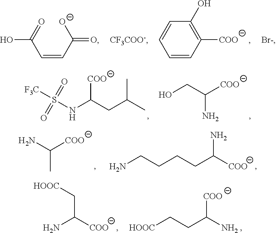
C1([COO])=C(O)C=CC=C1.C([O-])(C=CC(=O)O)=O.OCC([COO])N.S(NC([COO])CC(C)C)([F3C])(=O)=O.NC([COO])C.NCCCCC([COO])N.NC([COO])C[HOOC].C(C(N)[COO])C[HOOC]
